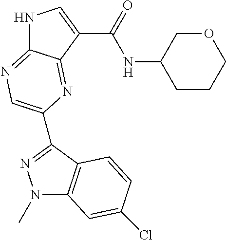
N1C2=NC=C(C3=NN(C)C4=C3C=CC(Cl)=C4)N=C2C(C(=O)NC2CCCOC2)=C1
